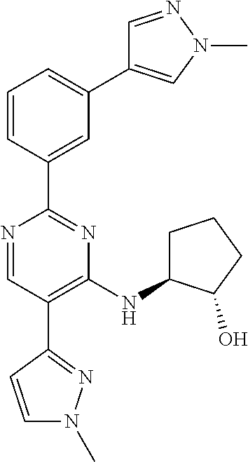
N1=CC(C2=NN(C)C=C2)=C(NC2CCCC2O)N=C1C1=CC(C2=CN(C)N=C2)=CC=C1
